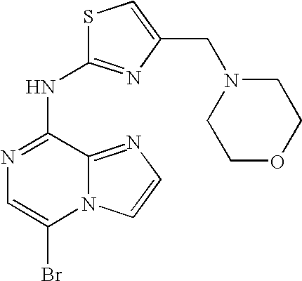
N1=C(NC2=NC(CN3CCOCC3)=CS2)C2=NC=CN2C(Br)=C1
